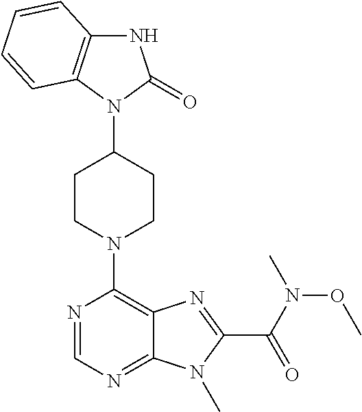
C1(N2C(=O)NC3=C2C=CC=C3)CCN(C2=C3C(=NC=N2)N(C)C(C(=O)N(OC)C)=N3)CC1
